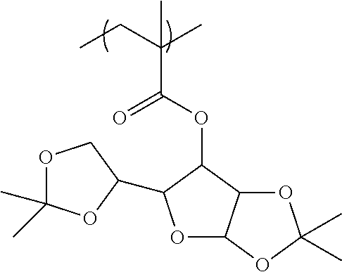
O(C(C(CC)(C)C)=O)C1C2C(OC1C1OC(C)(C)OC1)OC(C)(C)O2
